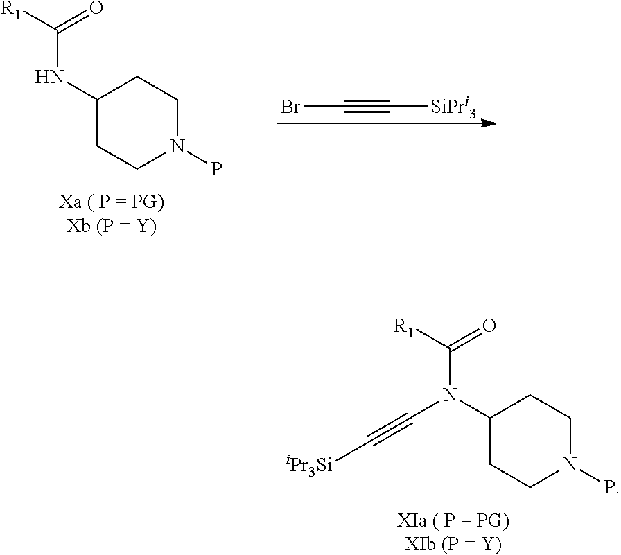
C1(NC(=O)[R1])CCN(P)CC1.[Xa ( P = PG)Xb (P = Y)].C(#C[SiPri3])Br.C1(N(C(=O)[R1])C#C[iPr3Si])CCN(P)CC1.[XIa ( P = PG)XIb (P = Y)]
